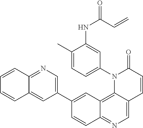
C12=C3C(=CN=C1C=CC(C1=CN=C4C(=C1)C=CC=C4)=C2)C=CC(=O)N3C1=CC=C(C)C(NC(C=C)=O)=C1
